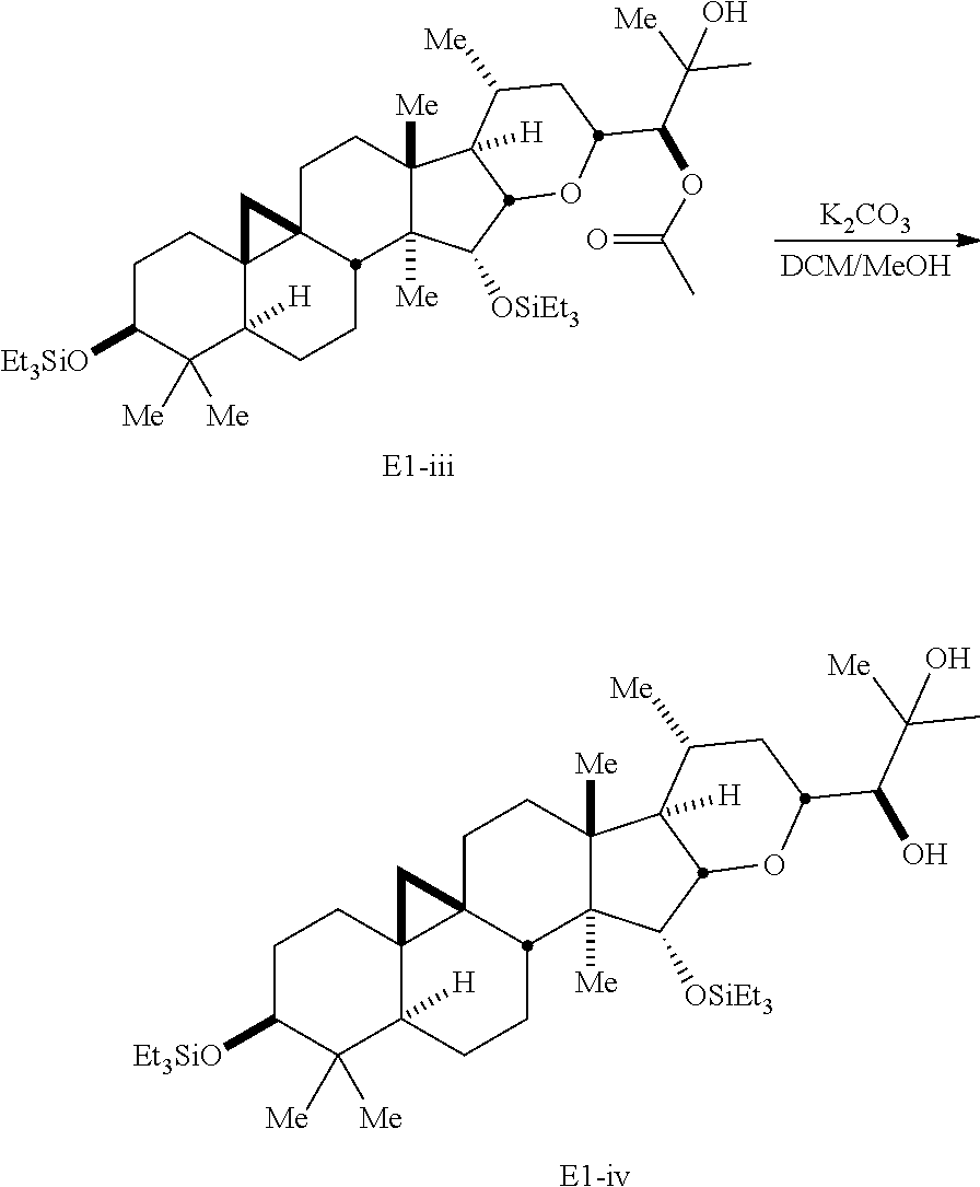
[E1-iv].[Et3SiO]C1C([Me])([Me])C2([H])C3(CC1)C1(CCC4([Me])C([Me])(C([OSiEt3])C5C4([H])C([Me])CC(C(C([Me])(C)O)O)O5)C1CC2)C3.[E1-iii].[Et3SiO]C1C([Me])([Me])C2([H])C3(CC1)C1(CCC4([Me])C([Me])(C([OSiEt3])C5C4([H])C([Me])CC(C(C([Me])(C)O)OC(C)=O)O5)C1CC2)C3.[K2CO3]
